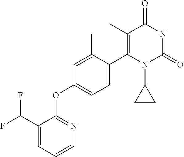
C1(C(F)F)=CC=CN=C1OC1=CC=C(C2=C(C)C(=O)NC(=O)N2C2CC2)C(C)=C1
